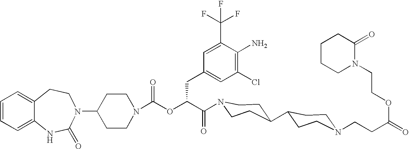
C12=CC=CC=C1NC(=O)N(C1CCN(C(OC(C(=O)N3CCC(C4CCN(CCC(=O)OCCN5C(=O)CCCC5)CC4)CC3)CC3=CC(Cl)=C(N)C(C(F)(F)F)=C3)=O)CC1)CC2
